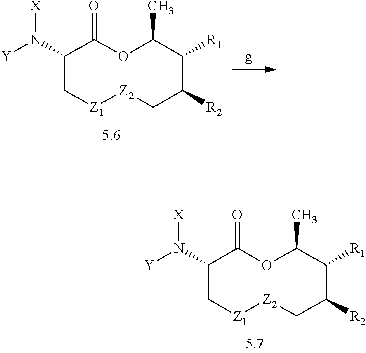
C1(N([Y])[X])C[Z1][Z2]CC([R2])C([R1])C(C)OC1=O.C1(N([Y])[X])C[Z1][Z2]CC([R2])C([R1])C(C)OC1=O
